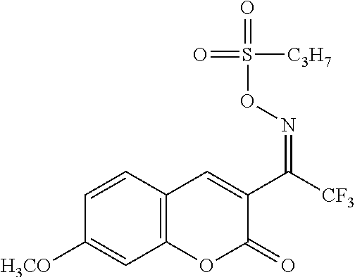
C1=CC2=C(C=C1[H3CO])OC(=O)C(C(=NOS(=O)([C3H7])=O)[CF3])=C2
